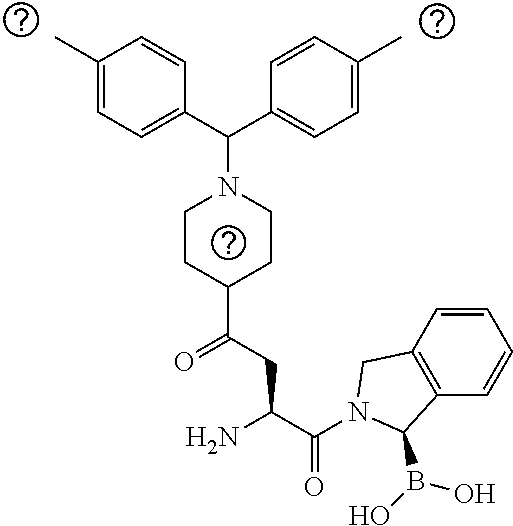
C(C(=O)N1CC2=C(C=CC=C2)C1B(O)O)(CC(C1CCN(C(C2=CC=C(C)C=C2)C2=CC=C(C)C=C2)CC1)=O)N
